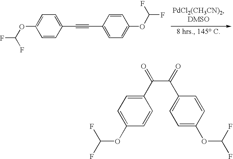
C1=CC(C#CC2=CC=C(OC(F)F)C=C2)=CC=C1OC(F)F.C1=C(OC(F)F)C=CC(C(=O)C(=O)C2=CC=C(OC(F)F)C=C2)=C1
